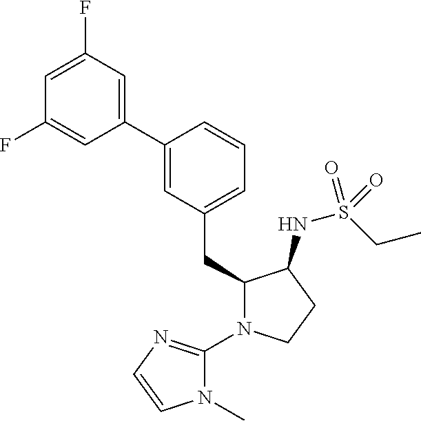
C1(CC2=CC=CC(C3=CC(F)=CC(F)=C3)=C2)N(C2=NC=CN2C)CCC1NS(CC)(=O)=O
